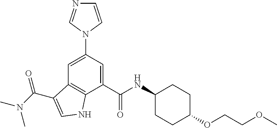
C1=CN(C2=CC3=C(C(C(NC4CCC(OCCOC)CC4)=O)=C2)NC=C3C(N(C)C)=O)C=N1
